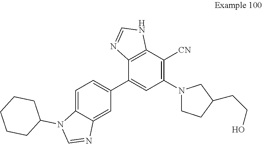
C12=C(C(C3=CC=C4C(=C3)N=CN4C3CCCCC3)=CC(N3CCC(CCO)C3)=C1[CN])N=CN2
